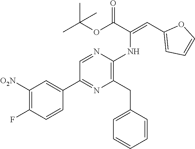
C1([O2N])=C(F)C=CC(C2=NC(CC3=CC=CC=C3)=C(NC(=CC3=CC=CO3)C(OC(C)(C)C)=O)N=C2)=C1
